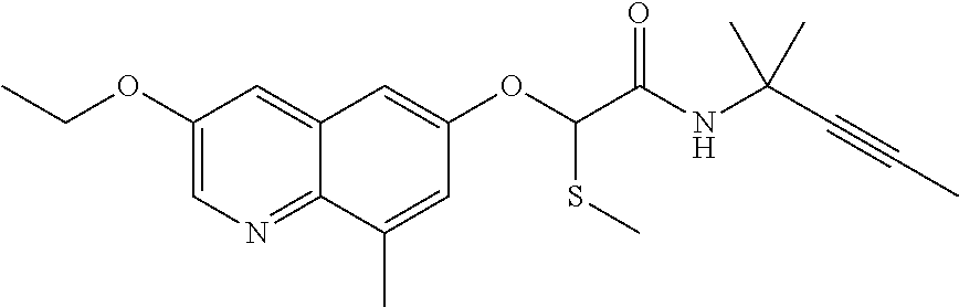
C1(OCC)=CN=C2C(=C1)C=C(OC(C(NC(C#CC)(C)C)=O)SC)C=C2C
